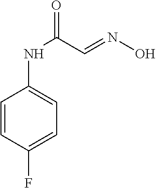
C1=CC(F)=CC=C1NC(C=NO)=O
